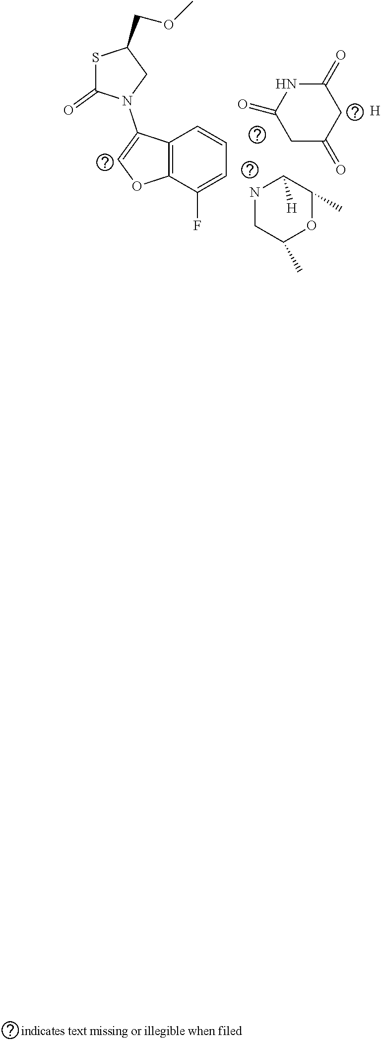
S1C(=O)N(C2=COC3=C2C=CC=C3F)CC1COC.N1CC(C)OC(C)C1[H].C1C(=O)CC(=O)NC1=O.[H]
